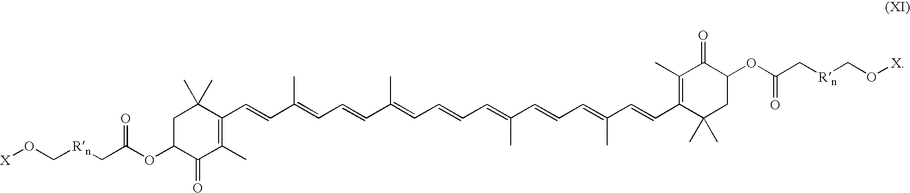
[X]OC[Rn]CC(OC1C(=O)C(C)=C(C=CC(=CC=CC(=CC=CC=C(C=CC=C(C=CC2=C(C)C(=O)C(OC(C[Rn]CO[X])=O)CC2(C)C)C)C)C)C)C(C)(C)C1)=O
